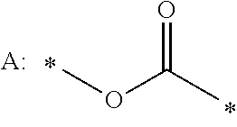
O=C(C)OC.[A:]
